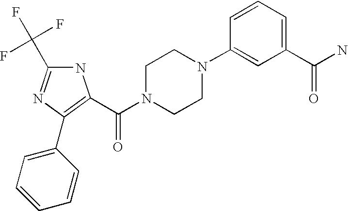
N1C(C(F)(F)F)=NC(C2=CC=CC=C2)=C1C(N1CCN(C2=CC(C(N)=O)=CC=C2)CC1)=O
